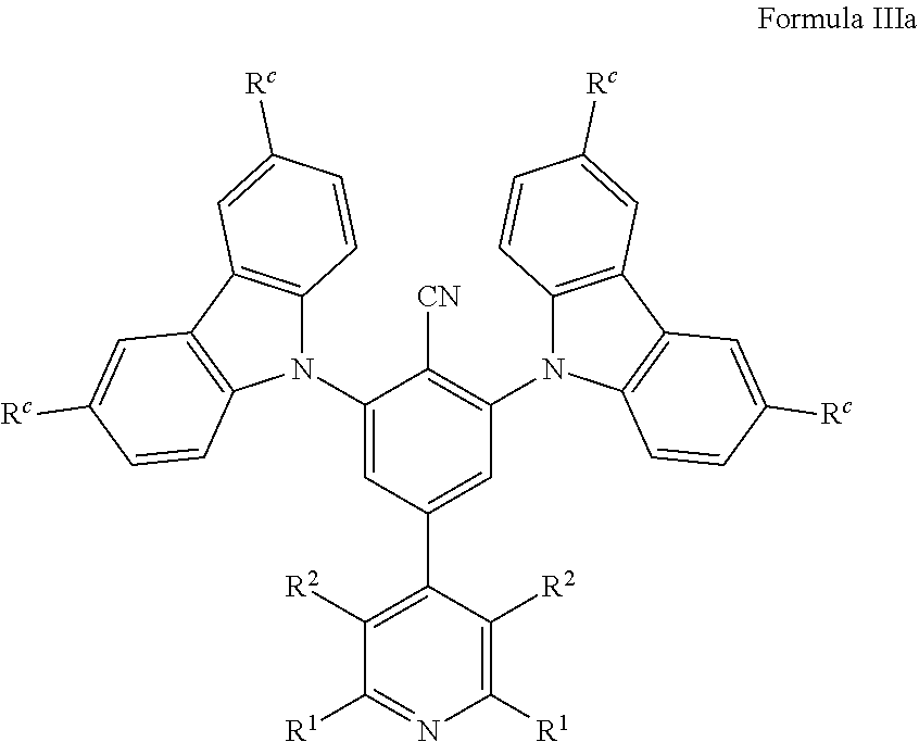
C1([R2])=C(C2=CC(N3C4=C(C5=C3C=CC([Rc])=C5)C=C([Rc])C=C4)=C([CN])C(N3C4=C(C5=C3C=CC([Rc])=C5)C=C([Rc])C=C4)=C2)C([R2])=C([R1])N=C1[R1]
